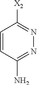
C1=CC(N)=NN=C1[X2]
